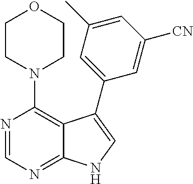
C12=NC=NC(N3CCOCC3)=C1C(C1=CC(C)=CC([CN])=C1)=CN2
